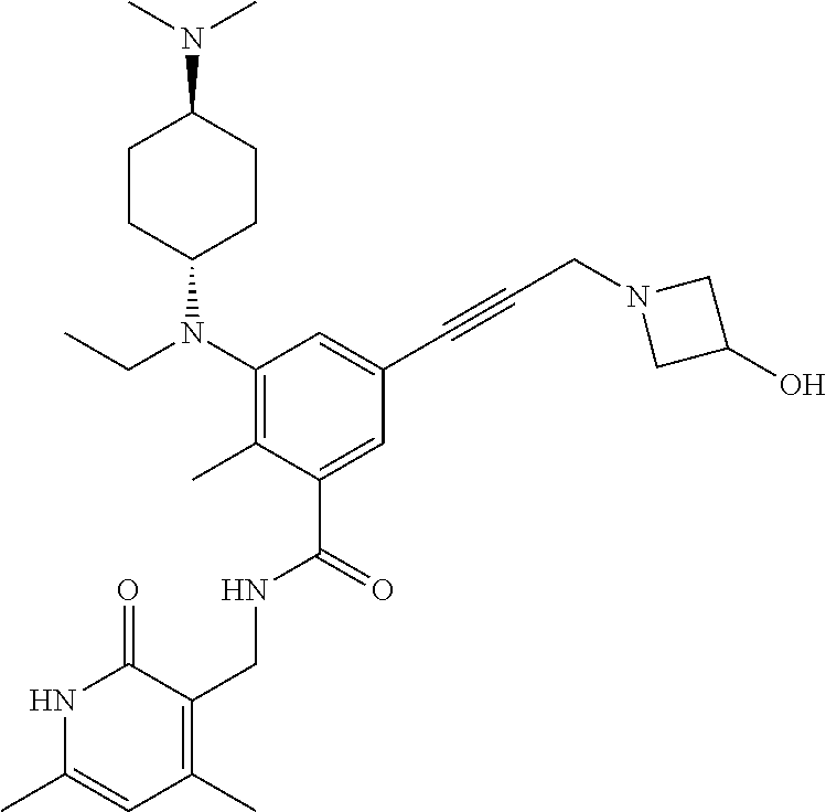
N1C(C)=CC(C)=C(CNC(C2=CC(C#CCN3CC(O)C3)=CC(N(CC)C3CCC(N(C)C)CC3)=C2C)=O)C1=O
